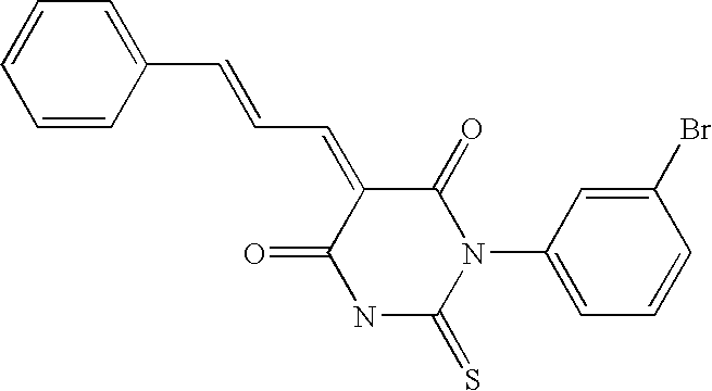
C1=CC(C=CC=C2C(=O)N(C3=CC=CC(Br)=C3)C(=S)NC2=O)=CC=C1
